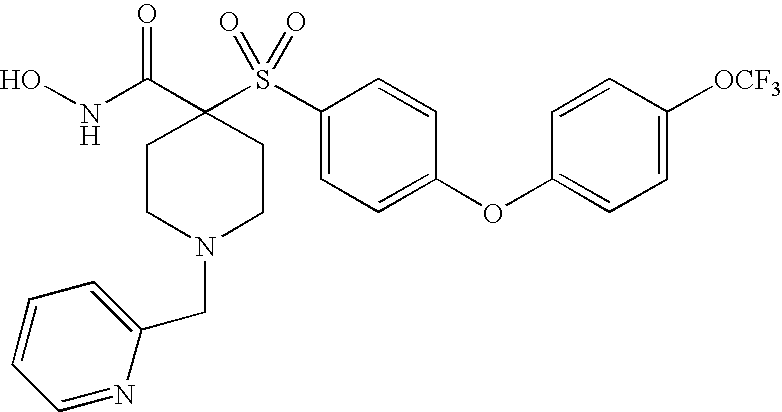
C1CN(CC2=CC=CC=N2)CCC1(C(NO)=O)S(C1=CC=C(OC2=CC=C([OCF3])C=C2)C=C1)(=O)=O
